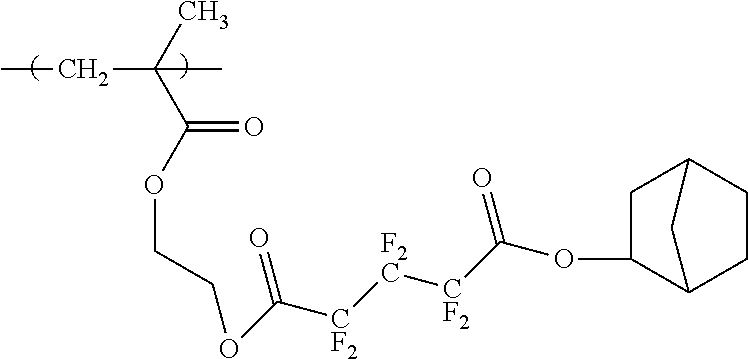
CCC(C(OCCOC([CF2][F2C][CF2]C(OC1C2CCC(C1)C2)=O)=O)=O)(C)C
